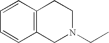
C12=C(CN(CC)CC1)C=CC=C2
